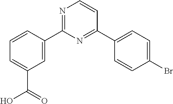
C1=CC(C2=NC=CC(C3=CC=C(Br)C=C3)=N2)=CC(C(O)=O)=C1
